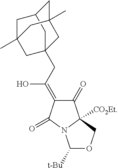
C1(=O)C(=C(CC23CC4CC(C)(C2)CC(C)(C4)C3)O)C(=O)N2C1([CO2Et])COC2[t-Bu]
